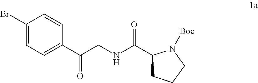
C1(C(NCC(C2=CC=C(Br)C=C2)=O)=O)CCCN1[Boc]
